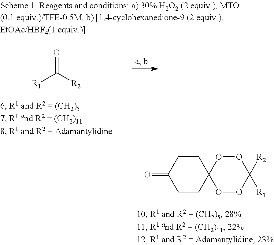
C([R1])([R2])=O.C1CC2(CCC1=O)OOC([R2])([R1])OO2
